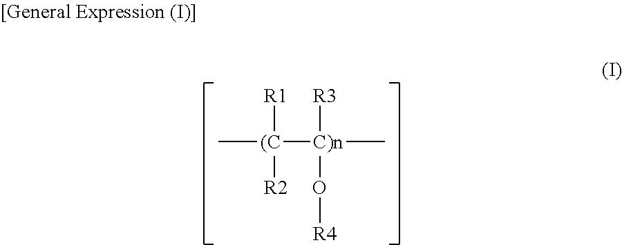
[(C]([C)n]([R3])(O[R4])C)(C)([R1])[R2]
